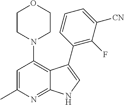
C1=C(C)N=C2C(=C1N1CCOCC1)C(C1=C(F)C([CN])=CC=C1)=CN2
